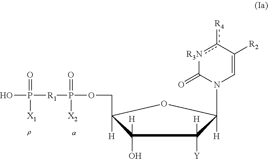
OP(=O)([X1])[R1]P(=O)([X2])OCC1([H])C([H])(O)C([H])([Y])C([H])(N2C=C([R2])c([R4])[R3N]C2=O)O1
